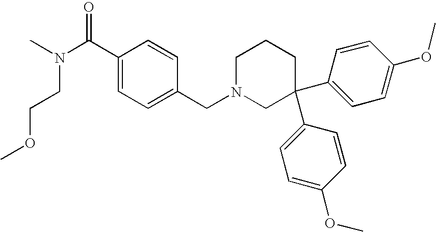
C1(C(N(C)CCOC)=O)=CC=C(CN2CC(C3=CC=C(OC)C=C3)(C3=CC=C(OC)C=C3)CCC2)C=C1
